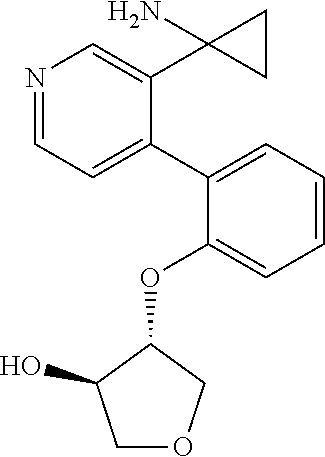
N1=CC=C(C2=CC=CC=C2OC2C(O)COC2)C(C2(N)CC2)=C1
